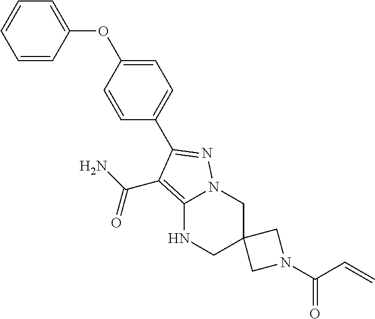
C12=C(C(N)=O)C(C3=CC=C(OC4=CC=CC=C4)C=C3)=NN1CC1(CN2)CN(C(C=C)=O)C1
